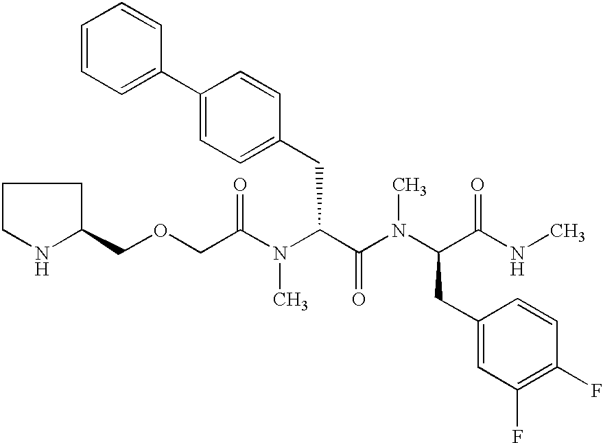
C(C(N(C(C(N(C(C(NC)=O)CC1=CC(F)=C(F)C=C1)C)=O)CC1=CC=C(C2=CC=CC=C2)C=C1)C)=O)OCC1CCCN1
